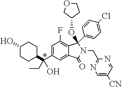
C1(O)CCC(C(C2=CC(F)=C3C(=C2)C(=O)N(CC2=NC=C([CN])C=N2)C3(OC2CCOC2)C2=CC=C(Cl)C=C2)(CC)O)CC1
